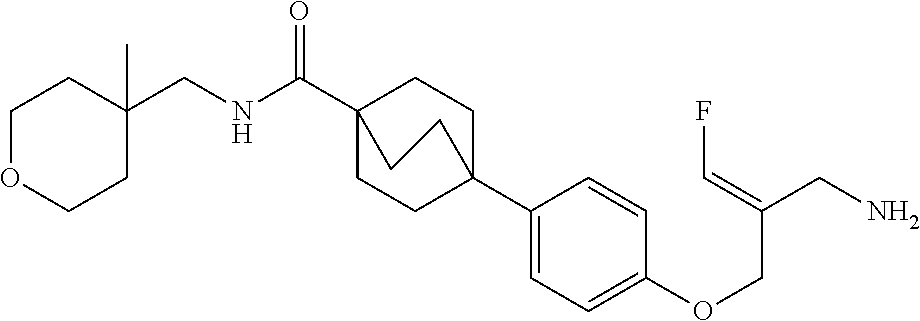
C1(C23CCC(C(NCC4(C)CCOCC4)=O)(CC2)CC3)=CC=C(OCC(CN)=CF)C=C1
